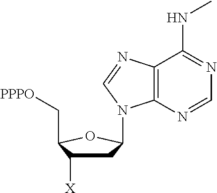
C1C([X])C(C[PPPO])OC1N1C2=C(N=C1)C(NC)=NC=N2
